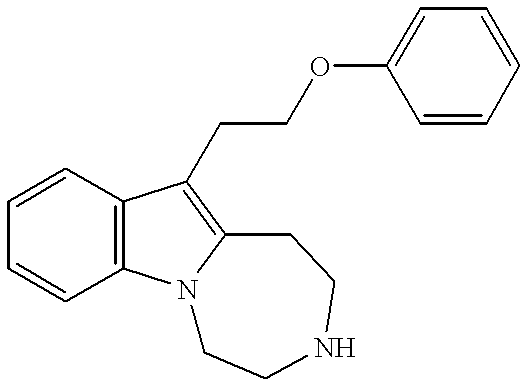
C1=CC2=C(C=C1)N1C(=C2CCOC2=CC=CC=C2)CCNCC1
